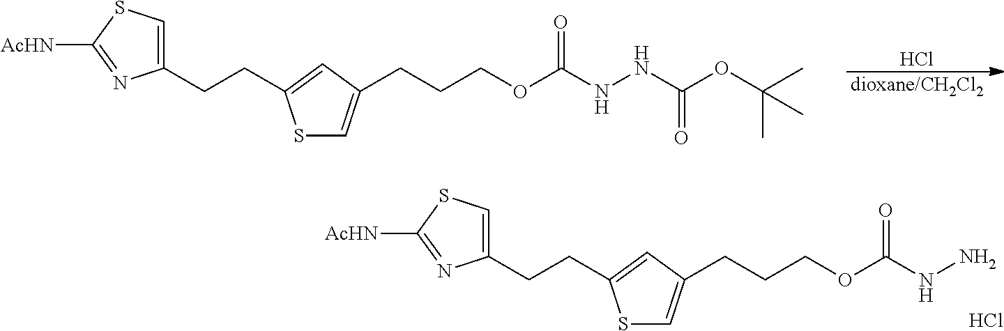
C1(CCC2=CC(CCCOC(NN)=O)=CS2)=CSC([AcHN])=N1.Cl.Cl.[dioxane/CH2Cl2].C1(CCC2=CC(CCCOC(NNC(OC(C)(C)C)=O)=O)=CS2)=CSC([AcHN])=N1
